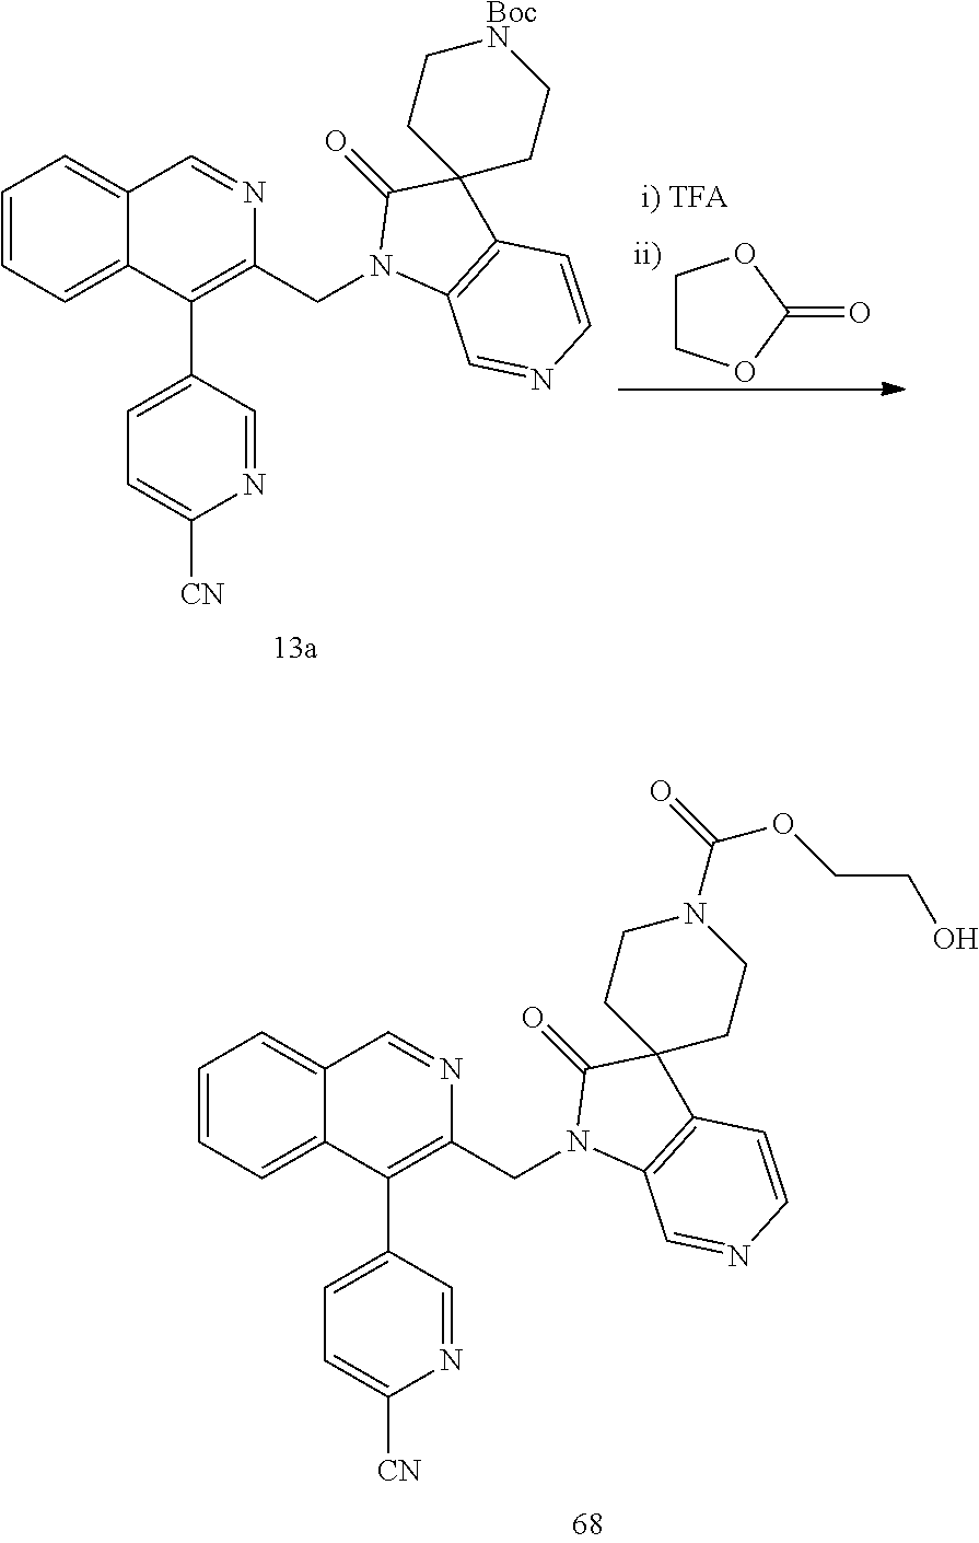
C1COC(=O)O1.C1=CC=C2C(=C1)C=NC(CN1C3=C(C4(C1=O)CC[BocN]CC4)C=CN=C3)=C2C1=CC=C([CN])N=C1.C1=CC=C2C(=C1)C=NC(CN1C3=C(C4(C1=O)CCN(C(OCCO)=O)CC4)C=CN=C3)=C2C1=CC=C([CN])N=C1
